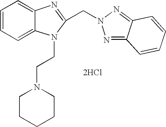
[2HCl].C1=CC=C2C(=C1)N=C(CN1N=C3C(=N1)C=CC=C3)N2CCN1CCCCC1
